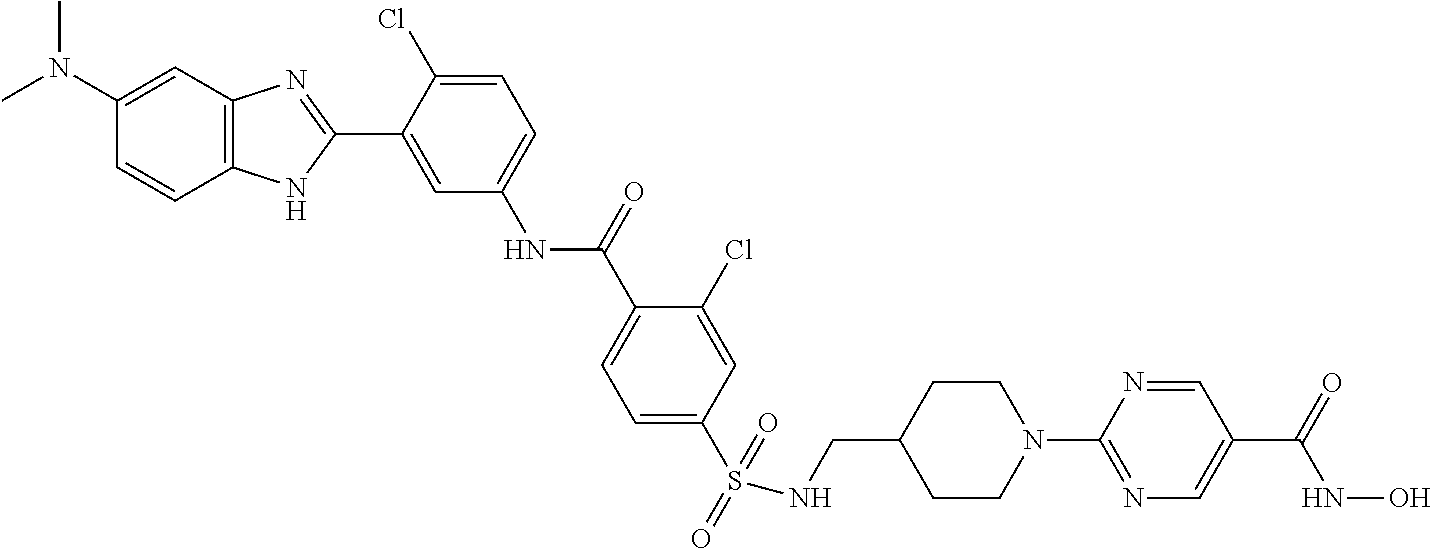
S(C1=CC=C(C(=O)NC2=CC=C(Cl)C(C3=NC4=C(N3)C=CC(N(C)C)=C4)=C2)C(Cl)=C1)(=O)(=O)NCC1CCN(C2=NC=C(C(=O)NO)C=N2)CC1
